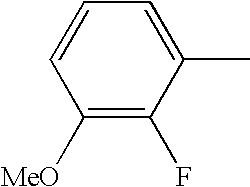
C1([MeO])=C(F)C(C)=CC=C1
